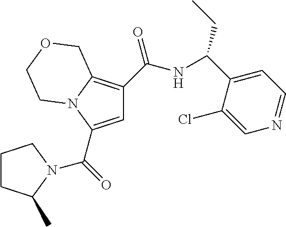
C1=C(C(=O)N2C(C)CCC2)N2C(=C1C(NC(C1=CC=NC=C1Cl)CC)=O)COCC2
